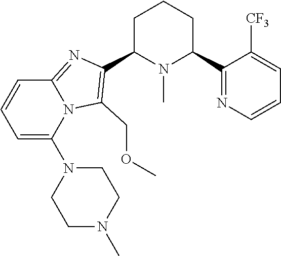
C1C(C2=C(COC)N3C(=N2)C=CC=C3N2CCN(C)CC2)N(C)C(C2=NC=CC=C2[CF3])CC1
